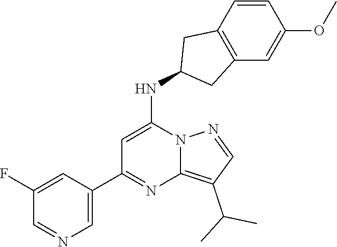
C1=C(C2=NC3=C(C(C)C)C=NN3C(NC3CC4=C(C3)C=CC(OC)=C4)=C2)C=C(F)C=N1
